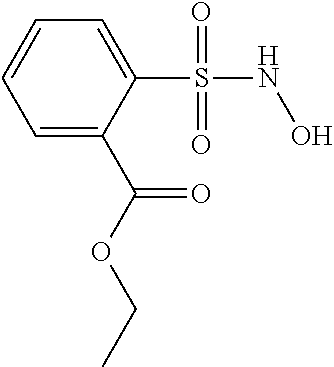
C1(S(NO)(=O)=O)=CC=CC=C1C(OCC)=O
